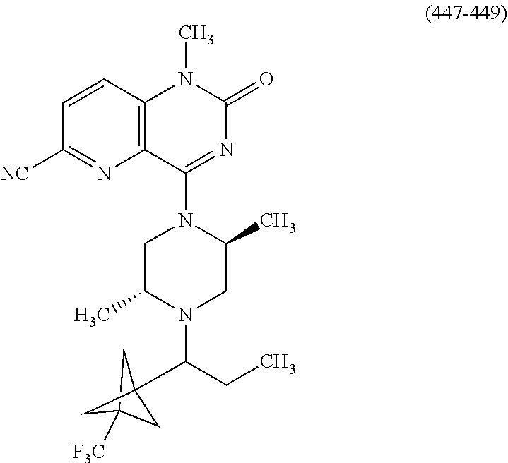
C12([F3C])CC(C(N3CC(C)N(C4=NC(=O)N(C)C5=C4N=C([NC])C=C5)CC3C)CC)(C1)C2
